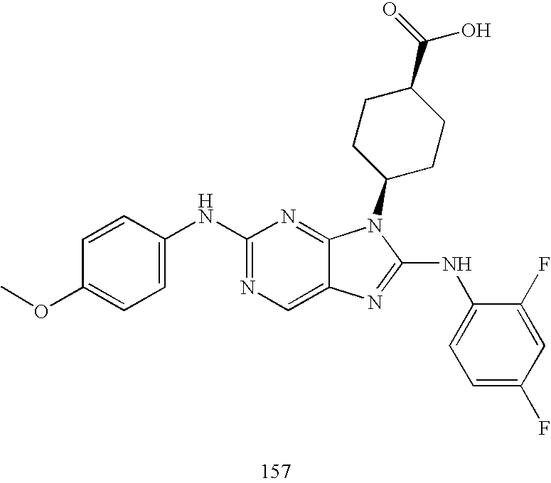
C1=C(NC2=NC=C3C(=N2)N(C2CCC(C(=O)O)CC2)C(NC2=CC=C(F)C=C2F)=N3)C=CC(OC)=C1
